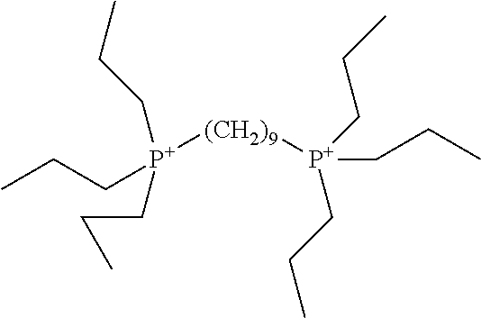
[(CH2)9]([P+](CCC)(CCC)CCC)[P+](CCC)(CCC)CCC
